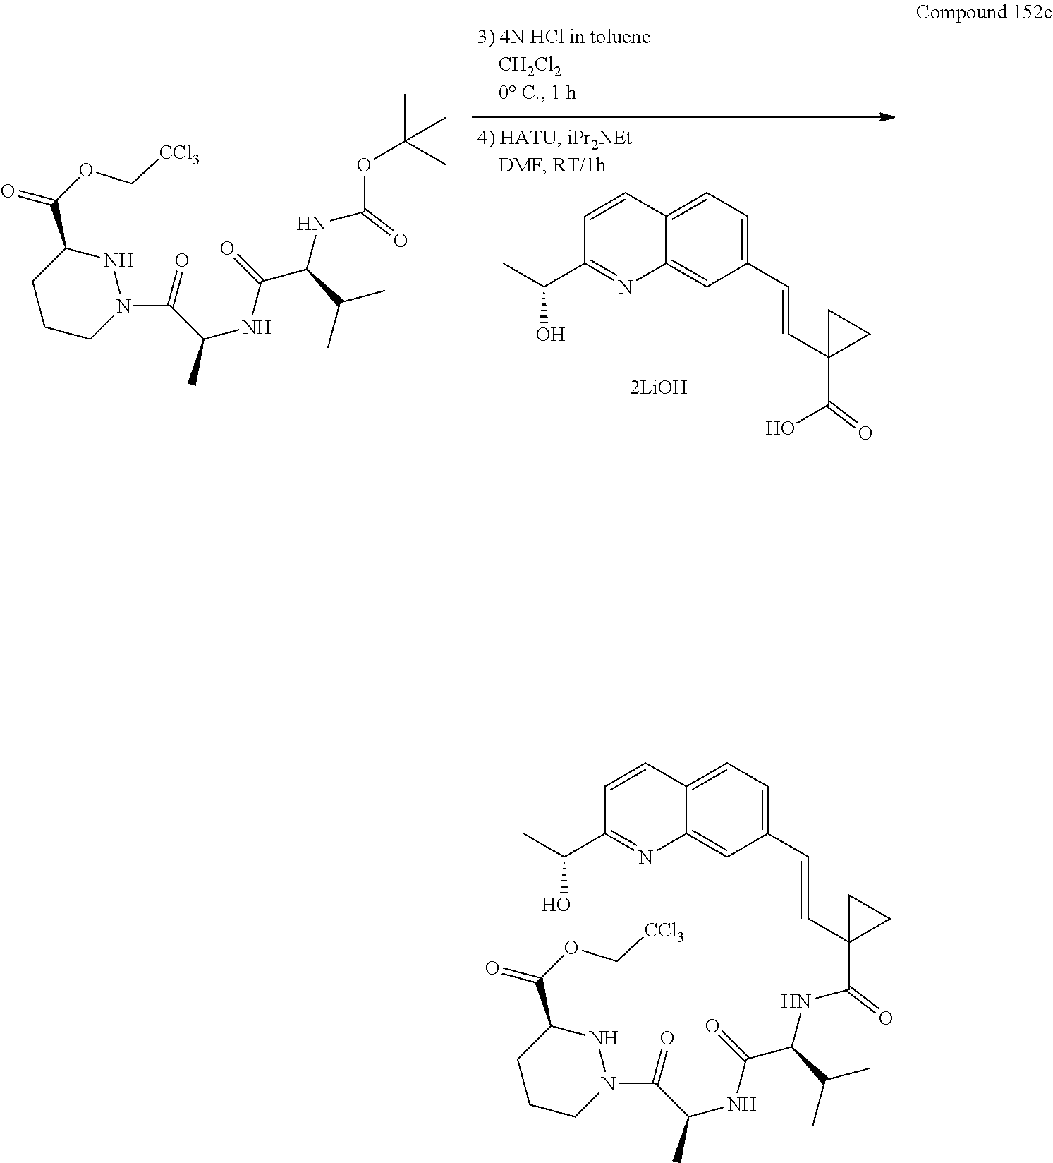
OC(=O)C1(C=CC2=CC=C3C(=C2)N=C(C(C)O)C=C3)CC1.C1CCN(C(=O)C(C)NC(=O)C(C(C)C)NC(=O)OC(C)(C)C)NC1C(OC[CCl3])=O.C1CCN(C(=O)C(C)NC(=O)C(C(C)C)NC(=O)C2(C=CC3=CC=C4C(=C3)N=C(C(C)O)C=C4)CC2)NC1C(OC[CCl3])=O
